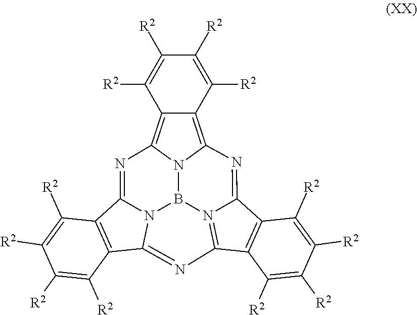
C1([R2])=C([R2])C2=C3N4C(=C2C([R2])=C1[R2])N=C1N2B4N4=C(C5=C(C4=N3)C([R2])=C([R2])C([R2])=C5[R2])N=C2C2=C1C([R2])=C([R2])C([R2])=C2[R2]
